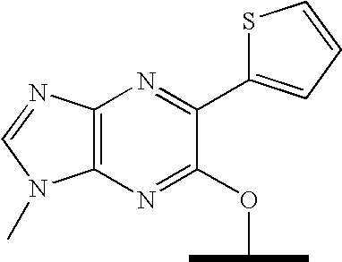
C12=C(N=CN1C)N=C(C1=CC=CS1)C(OC(C)C)=N2
